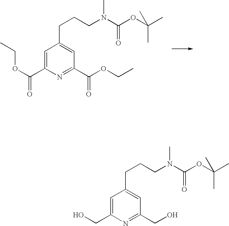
C1=C(C(OCC)=O)N=C(C(OCC)=O)C=C1CCCN(C(OC(C)(C)C)=O)C.C1=C(CO)N=C(CO)C=C1CCCN(C(OC(C)(C)C)=O)C
